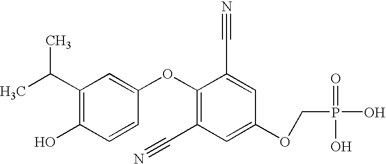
C1(C(C)C)=C(O)C=CC(OC2=C(C#N)C=C(OCP(=O)(O)O)C=C2C#N)=C1
